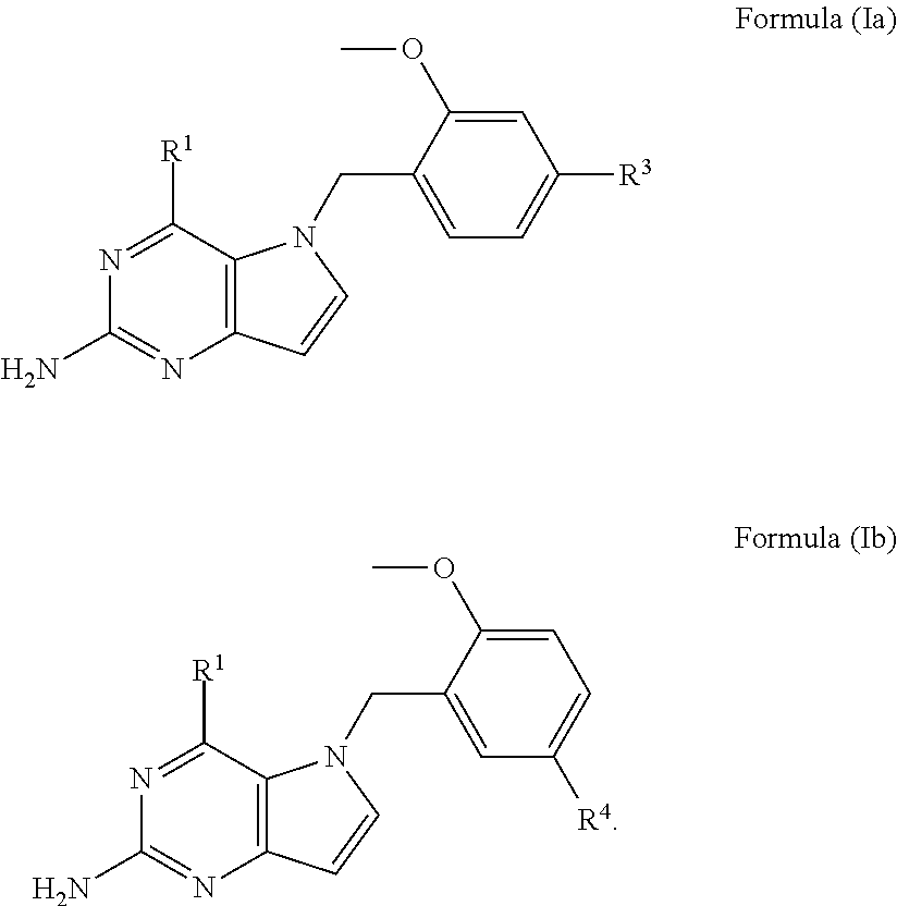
N1=C([R1])C2=C(N=C1N)C=CN2CC1=CC=C([R3])C=C1OC.N1=C([R1])C2=C(N=C1N)C=CN2CC1=CC([R4])=CC=C1OC
